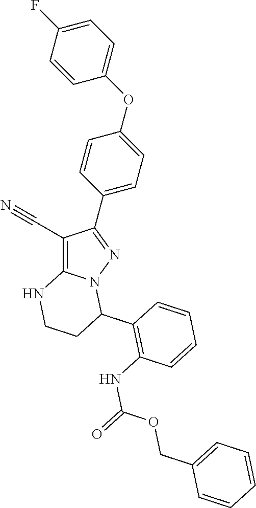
C1(C#N)=C2N(N=C1C1=CC=C(OC3=CC=C(F)C=C3)C=C1)C(C1=C(NC(=O)OCC3=CC=CC=C3)C=CC=C1)CCN2
